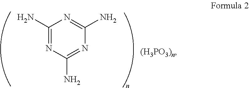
C1(N)=NC(N)=NC(N)=N1
